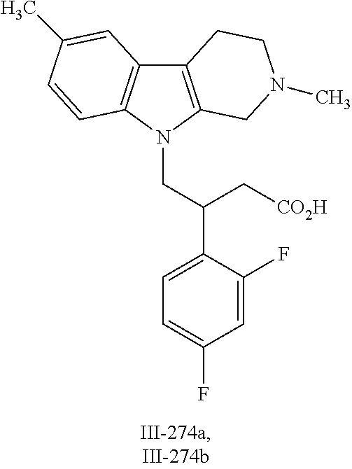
C12=C(N(CC(C3=CC=C(F)C=C3F)C[CO2H])C3=C1C=C(C)C=C3)CN(C)CC2
